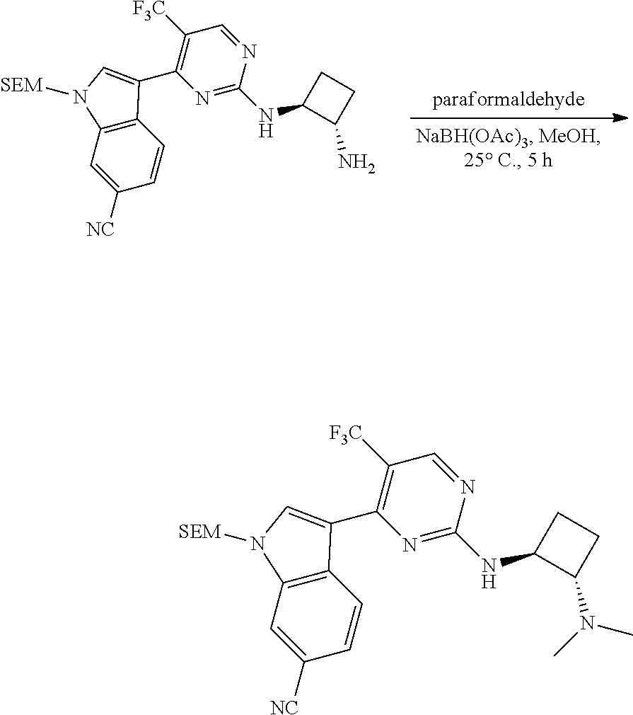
N1=C(NC2C(N)CC2)N=CC([F3C])=C1C1=CN([SEM])C2=C1C=CC([NC])=C2.N1=C(NC2C(N(C)C)CC2)N=CC([F3C])=C1C1=CN([SEM])C2=C1C=CC([NC])=C2
